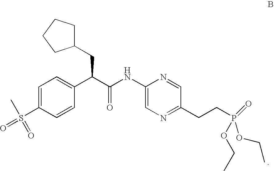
C1=C(S(=O)(C)=O)C=CC(C(C(NC2=CN=C(CCP(OCC)(OCC)=O)C=N2)=O)CC2CCCC2)=C1
